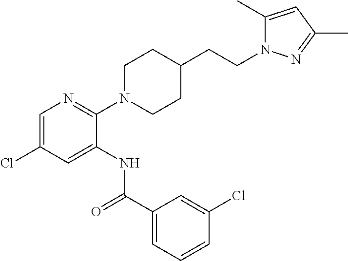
C1(N2CCC(CCN3C(C)=CC(C)=N3)CC2)=NC=C(Cl)C=C1NC(C1=CC=CC(Cl)=C1)=O
